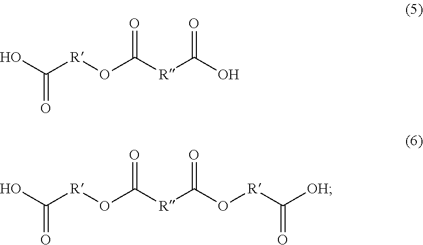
C([R]C(=O)O)(=O)O[R]C(O)=O.C([R]C(=O)O[R]C([OH])=O)(=O)O[R]C(O)=O
